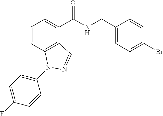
C1=CC2=C(C(C(NCC3=CC=C(Br)C=C3)=O)=C1)C=NN2C1=CC=C(F)C=C1
